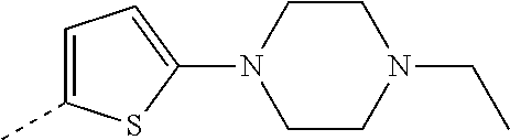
C1=C(C)SC(N2CCN(CC)CC2)=C1
